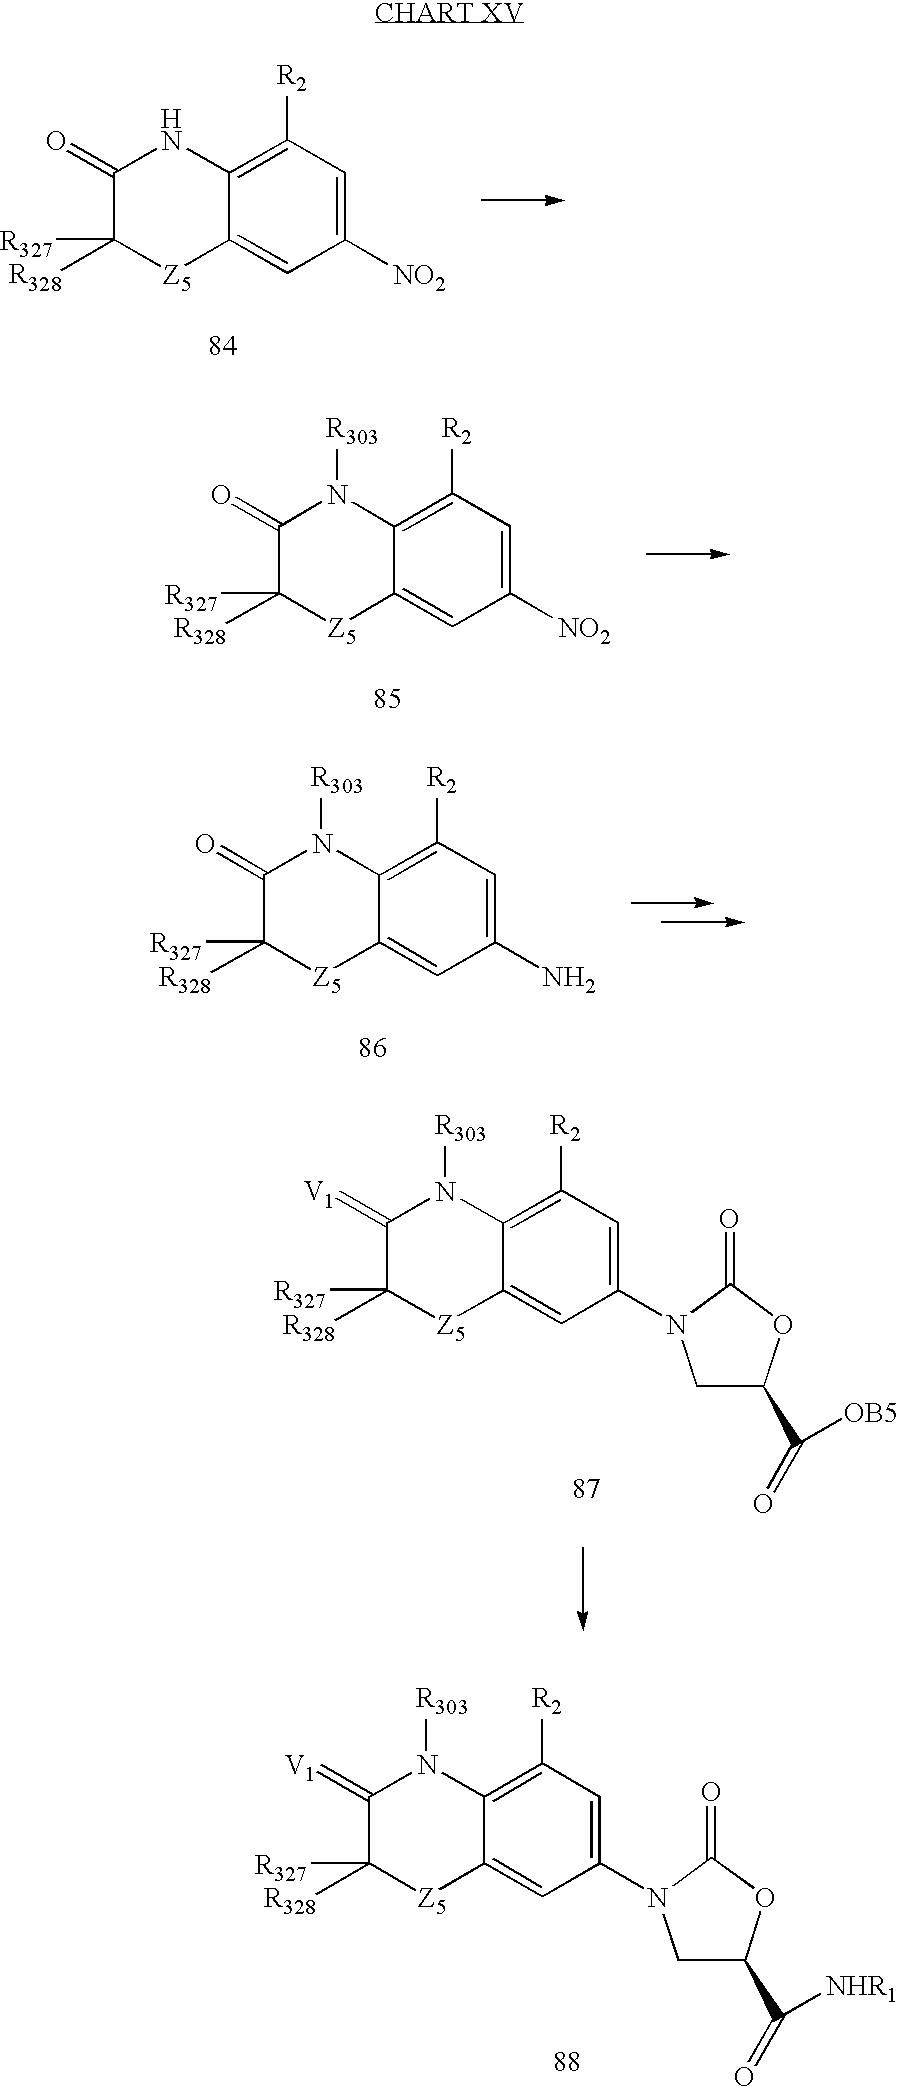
C1([NO2])=CC([R2])=C2C(=C1)[Z5]C([R327])([R328])C(=O)N2.C1([NO2])=CC([R2])=C2C(=C1)[Z5]C([R327])([R328])C(=O)N2[R303].C1(N)=CC([R2])=C2C(=C1)[Z5]C([R327])([R328])C(=O)N2[R303].C1(N2CC(C(=O)[OB5])OC2=O)=CC([R2])=C2C(=C1)[Z5]C([R327])([R328])C(=[V1])N2[R303].C1(N2CC(C(=O)[NHR1])OC2=O)=CC([R2])=C2C(=C1)[Z5]C([R327])([R328])C(=[V1])N2[R303]
